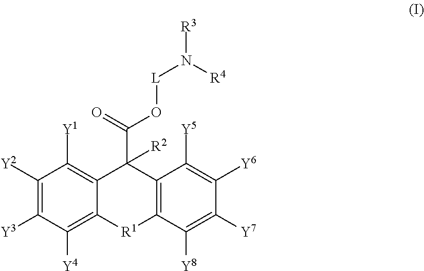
C1([Y2])=C([Y3])C([Y4])=C2C(=C1[Y1])C(C(=O)O[L]N([R3])[R4])([R2])C1=C([R1]2)C([Y8])=C([Y7])C([Y6])=C1[Y5]
